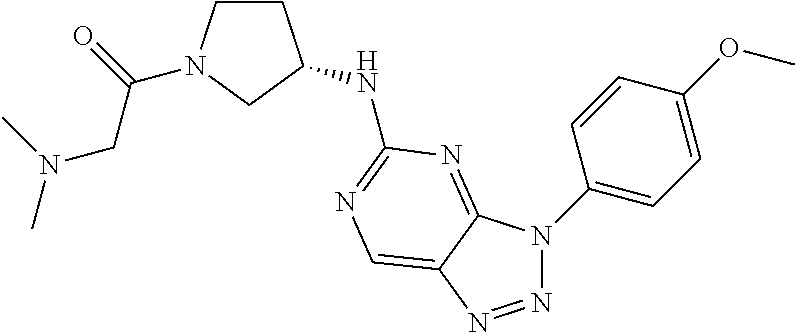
N1=NC2=CN=C(NC3CCN(C(=O)CN(C)C)C3)N=C2N1C1=CC=C(OC)C=C1
